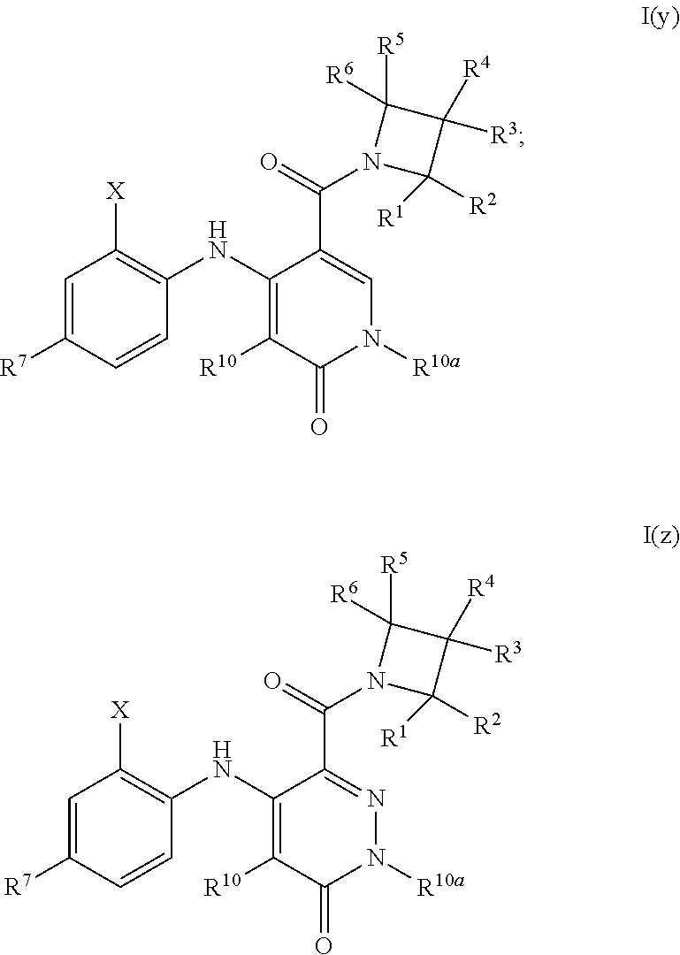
C1=C([R7])C=CC(NC2=C([R10])C(=O)N([R10a])C=C2C(=O)N2C([R1])([R2])C([R4])([R3])C2([R5])[R6])=C1[X].C1=C([R7])C=CC(NC2=C([R10])C(=O)N([R10a])N=C2C(=O)N2C([R1])([R2])C([R4])([R3])C2([R5])[R6])=C1[X]
